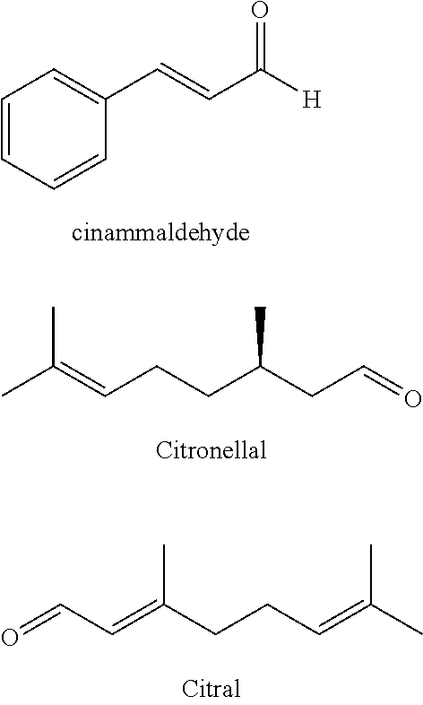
C1=CC=CC(C=CC([H])=O)=C1.CC(=CCCC(CC=O)C)C.CC(=CCCC(=CC=O)C)C
